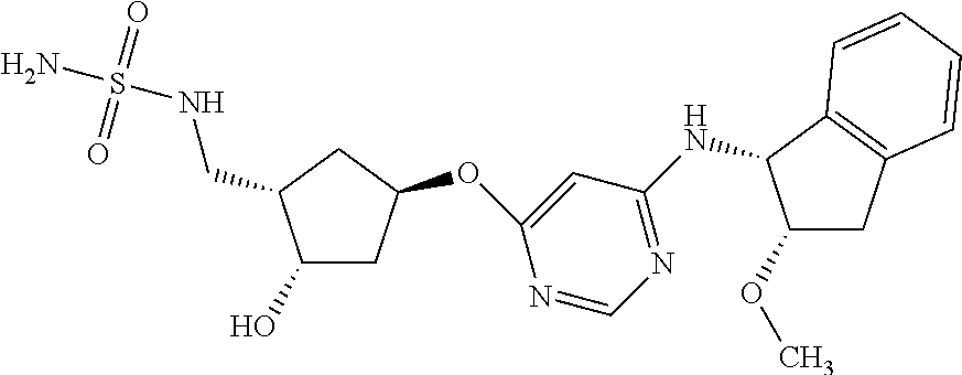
N(S(N)(=O)=O)CC1C(O)CC(OC2=CC(NC3C(OC)CC4=C3C=CC=C4)=NC=N2)C1
